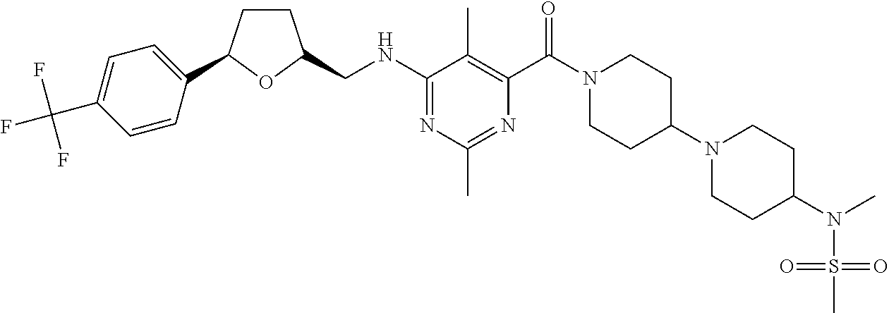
C1(NCC2CCC(C3=CC=C(C(F)(F)F)C=C3)O2)=NC(C)=NC(C(N2CCC(N3CCC(N(S(=O)(=O)C)C)CC3)CC2)=O)=C1C
